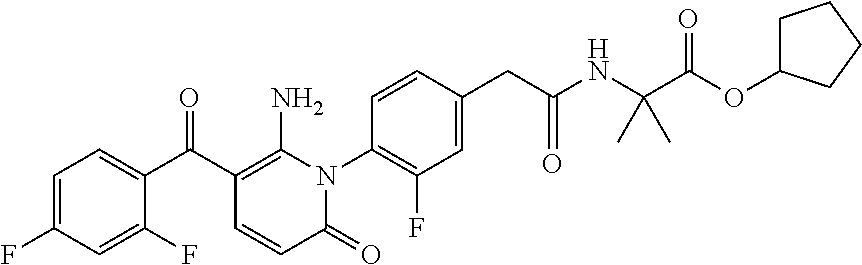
C1=C(F)C=C(F)C(C(C2=C(N)N(C3=C(F)C=C(CC(NC(C(OC4CCCC4)=O)(C)C)=O)C=C3)C(=O)C=C2)=O)=C1
